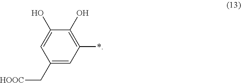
C1(C[HOOC])=CC(*)=C(O)C(O)=C1
